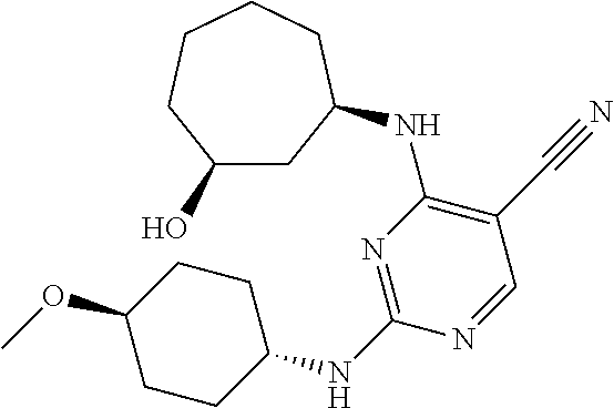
C1CC(NC2=NC(NC3CC(O)CCCC3)=C(C#N)C=N2)CCC1OC
